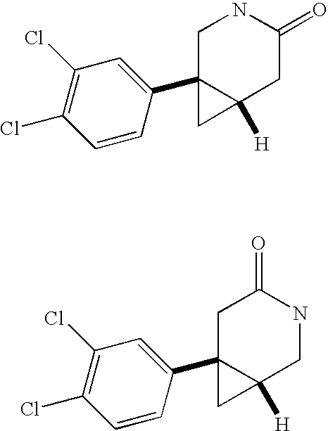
C1=CC(C23CC2([H])CC(=O)NC3)=CC(Cl)=C1Cl.C1=CC(C23CC2([H])CNC(=O)C3)=CC(Cl)=C1Cl
